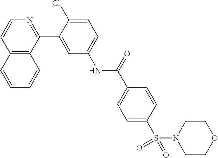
C12=C(C(C3=CC(NC(C4=CC=C(S(N5CCOCC5)(=O)=O)C=C4)=O)=CC=C3Cl)=NC=C1)C=CC=C2
